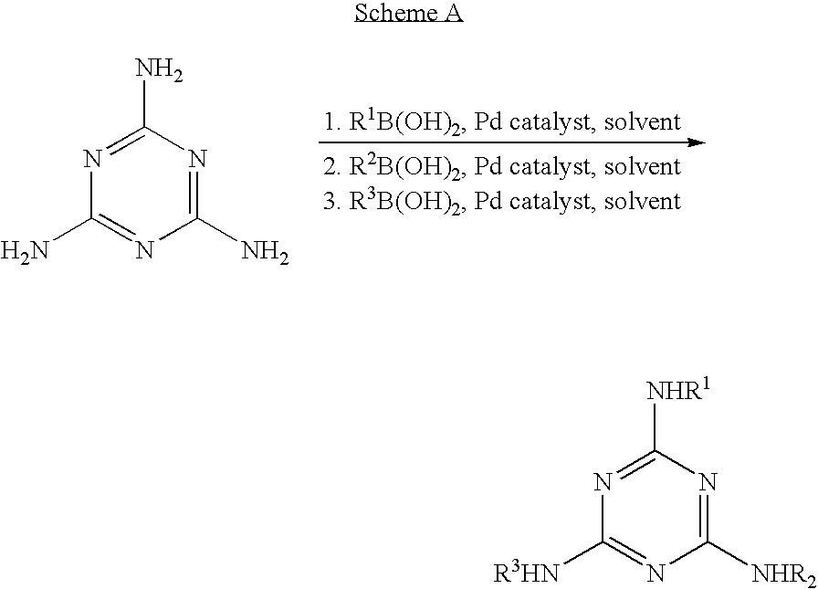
C1(N)=NC(N)=NC(N)=N1.C1([NHR1])=NC([R3HN])=NC([NHR2])=N1
